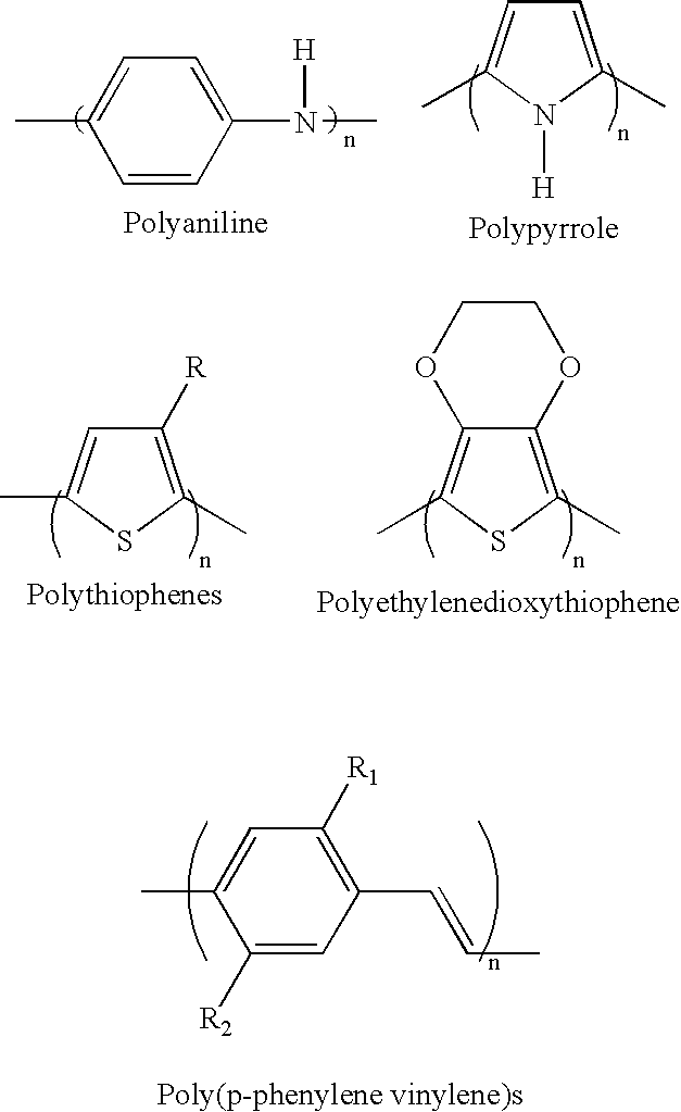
CC1=CC=C(N([H])C)C=C1.C1=C(C)N([H])C(C)=C1.C1([R])=C(C)SC(C)=C1.C12=C(C)SC(C)=C1OCCO2.C1([R2])=CC(C=CC)=C([R1])C=C1C
